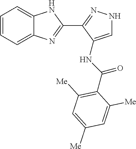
C1=CC=C2C(=C1)NC(C1=NNC=C1NC(=O)C1=C([Me])C=C([Me])C=C1[Me])=N2
